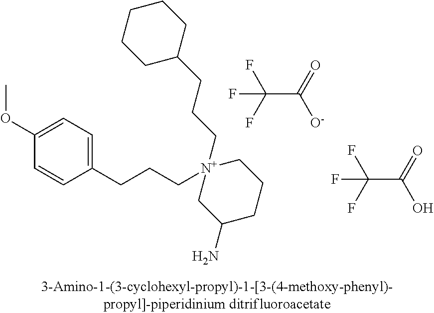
C1(OC)=CC=C(CCC[N+]2(CCCC3CCCCC3)CC(N)CCC2)C=C1.C(C(=O)[O-])(F)(F)F.C(C(=O)O)(F)(F)F
